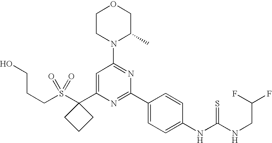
S(C1(C2=CC(N3C(C)COCC3)=NC(C3=CC=C(NC(NCC(F)F)=S)C=C3)=N2)CCC1)(=O)(=O)CCCO
